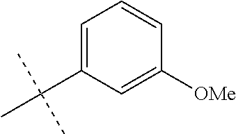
C1=C(C(C)(C)C)C=C([OMe])C=C1
